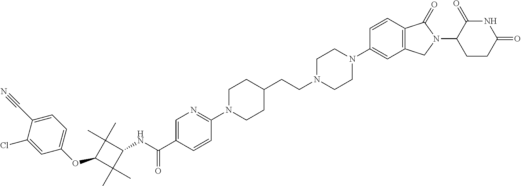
C1(OC2C(C)(C)C(NC(=O)C3=CN=C(N4CCC(CCN5CCN(C6=CC7=C(C=C6)C(=O)N(C6CCC(=O)NC6=O)C7)CC5)CC4)C=C3)C2(C)C)=CC=C(C#N)C(Cl)=C1
